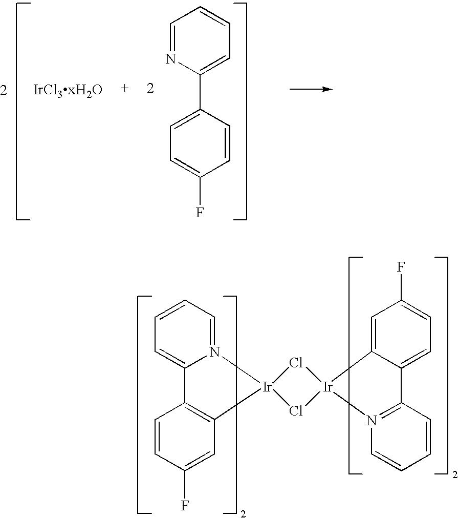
C1=NC(C2=CC=C(F)C=C2)=CC=C1.C1=CC=N2C(=C1)C1=C(C=C(F)C=C1)[Ir]21Cl[Ir]2(Cl1)C1=CC(F)=CC=C1C1=N2C=CC=C1
